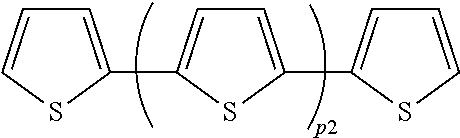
C1=C(C2=CC=C(C3=CC=CS3)S2)SC=C1
